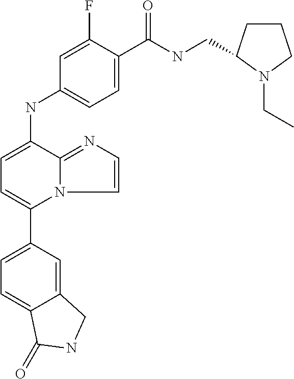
C12=CC(C3=CC=C(NC4=CC=C(C(=O)NCC5CCCN5CC)C(F)=C4)C4=NC=CN34)=CC=C1C(=O)NC2
